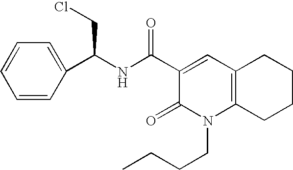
C1=CC(C(NC(C2=CC3=C(N(CCCC)C2=O)CCCC3)=O)CCl)=CC=C1
